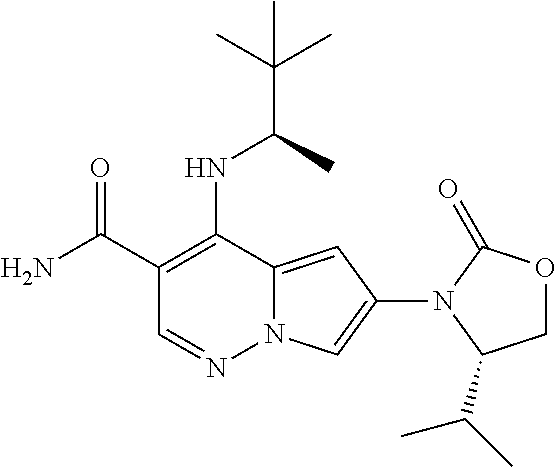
C1(C(=O)N)=C(NC(C)C(C)(C)C)C2=CC(N3C(=O)OCC3C(C)C)=CN2N=C1
